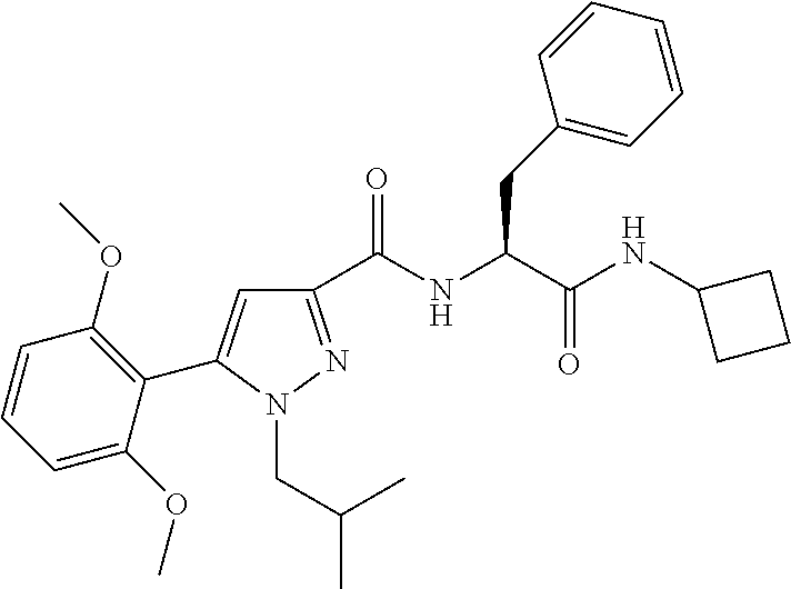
C1(C(NC(C(NC2CCC2)=O)CC2=CC=CC=C2)=O)=NN(CC(C)C)C(C2=C(OC)C=CC=C2OC)=C1
